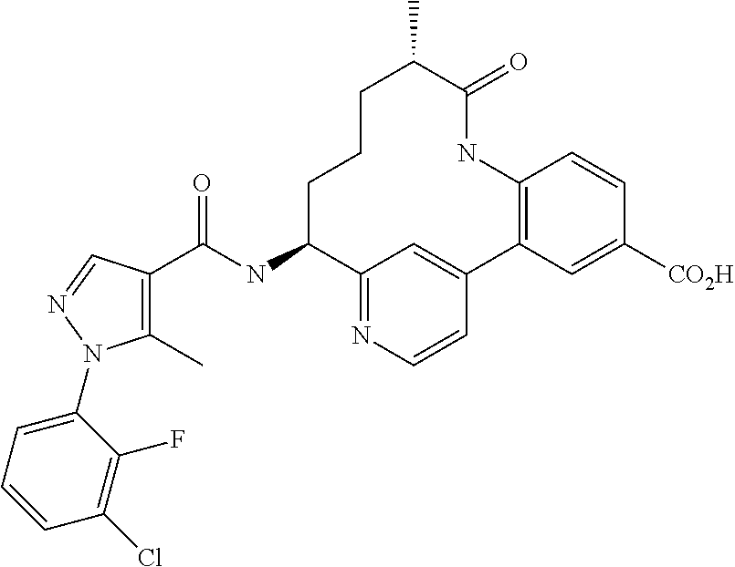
C1(C)=C(C(NC2C3=NC=CC(=C3)C3=C(NC(=O)C(C)CCC2)C=CC([CO2H])=C3)=O)C=NN1C1=CC=CC(Cl)=C1F
